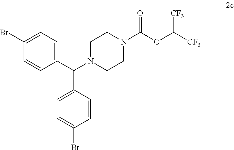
C1N(C(C2=CC=C(Br)C=C2)C2=CC=C(Br)C=C2)CCN(C(OC([CF3])[CF3])=O)C1
